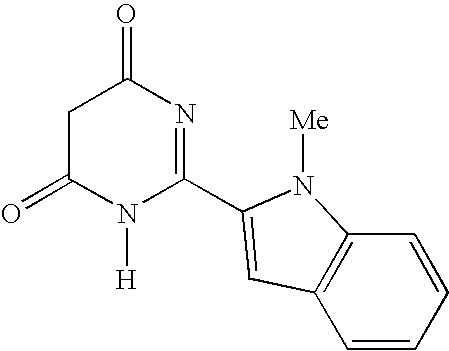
C1C(=O)N([H])C(C2=CC3=C(C=CC=C3)N2[Me])=NC1=O
